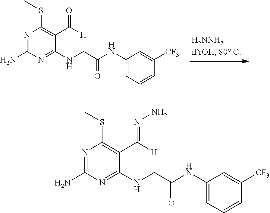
C1(NC(CNC2=NC(N)=NC(SC)=C2C([H])=O)=O)=CC=CC([CF3])=C1.C1(NC(CNC2=NC(N)=NC(SC)=C2C(=NN)[H])=O)=CC=CC([CF3])=C1
